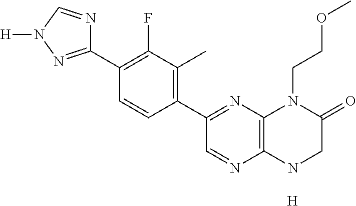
[H].C12=C(NCC(=O)N1CCOC)N=CC(C1=C(C)C(F)=C(C3=NN([H])C=N3)C=C1)=N2
